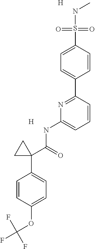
N(S(=O)(=O)C1=CC=C(C2=NC(NC(=O)C3(C4=CC=C(OC(F)(F)F)C=C4)CC3)=CC=C2)C=C1)C.[H].[H]
